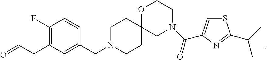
C1N(CC2=CC(CC=O)=C(F)C=C2)CCC2(C1)CN(C(=O)C1=CSC(C(C)C)=N1)CCO2
